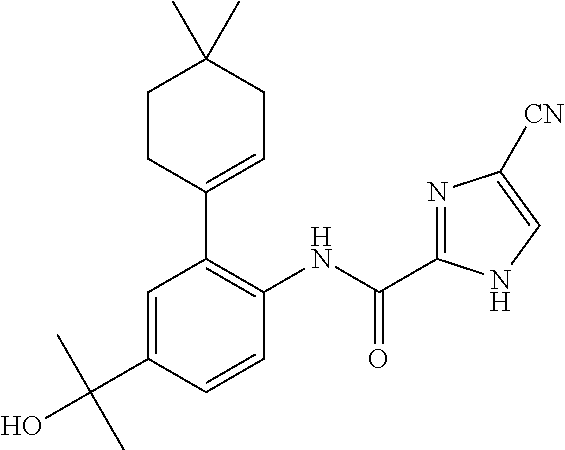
C(NC1=C(C2=CCC(C)(C)CC2)C=C(C(C)(O)C)C=C1)(=O)C1=NC([CN])=CN1
